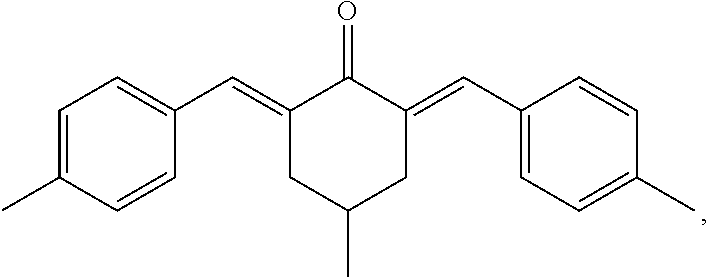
C1=C(C)C=CC(C=C2C(=O)C(=CC3=CC=C(C)C=C3)CC(C)C2)=C1
